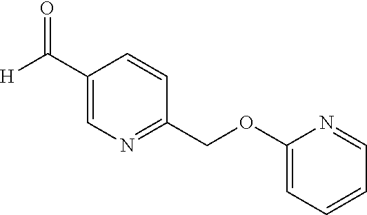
C1(C([H])=O)=CN=C(COC2=CC=CC=N2)C=C1
